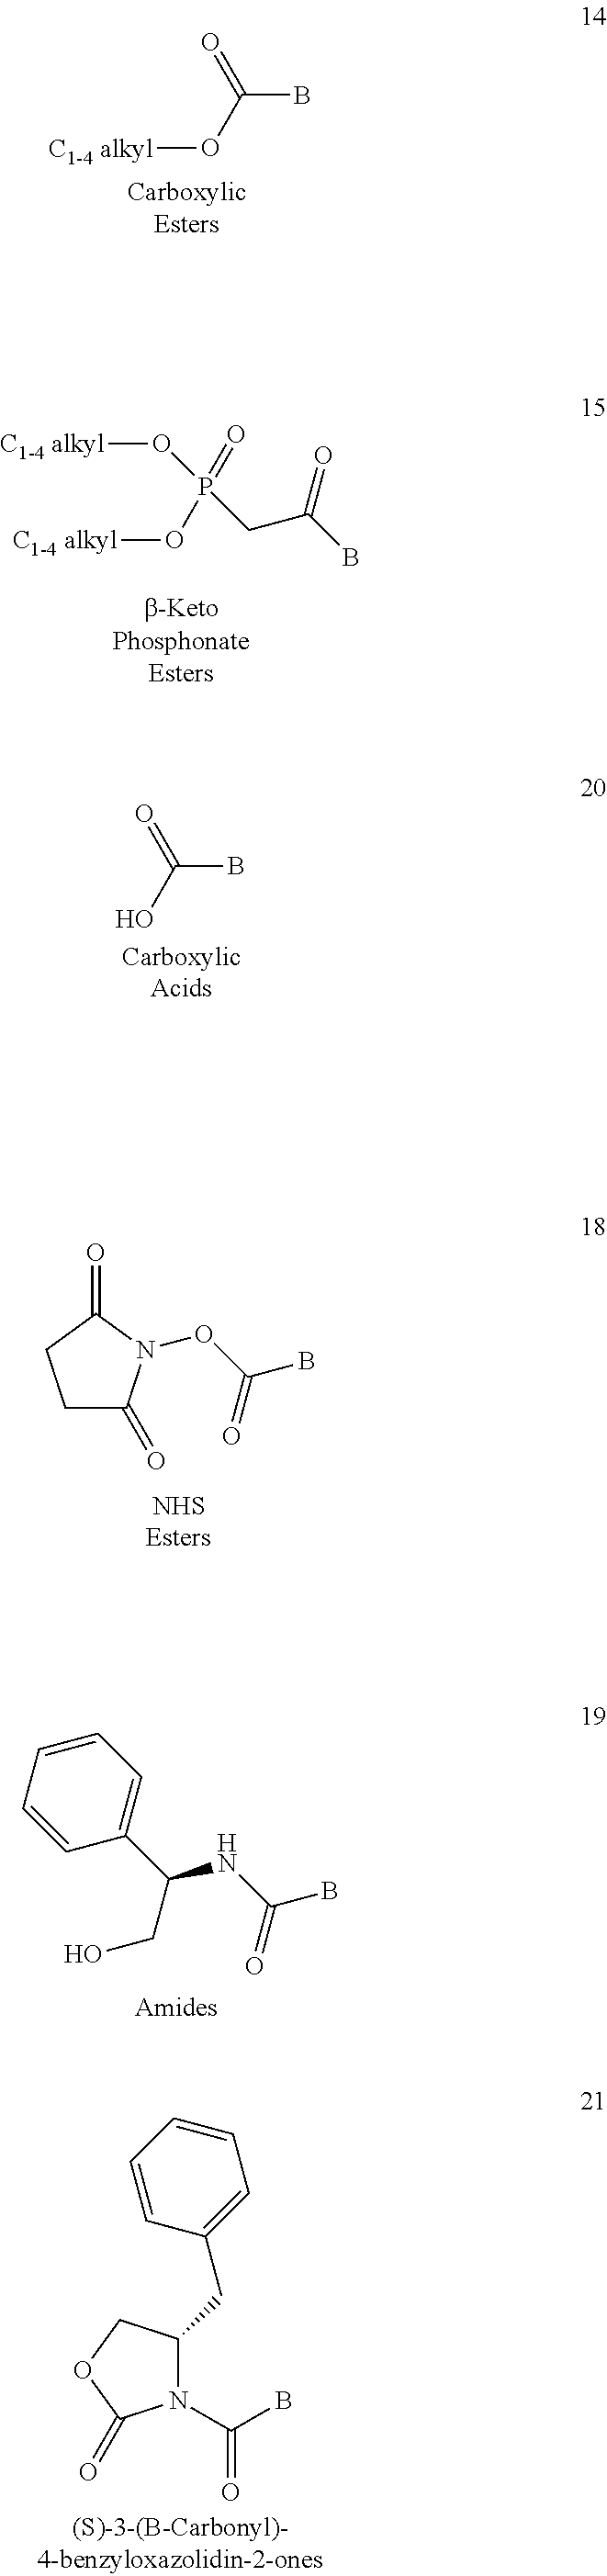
BC(O[C1-4 alkyl])=O.P(O[C1-4 alkyl])(=O)(O[C1-4 alkyl])CC(B)=O.BC(=O)O.C1C(=O)N(OC(B)=O)C(=O)C1.C(NC(B)=O)(C1=CC=CC=C1)CO.N1(C(B)=O)C(=O)OCC1CC1=CC=CC=C1
